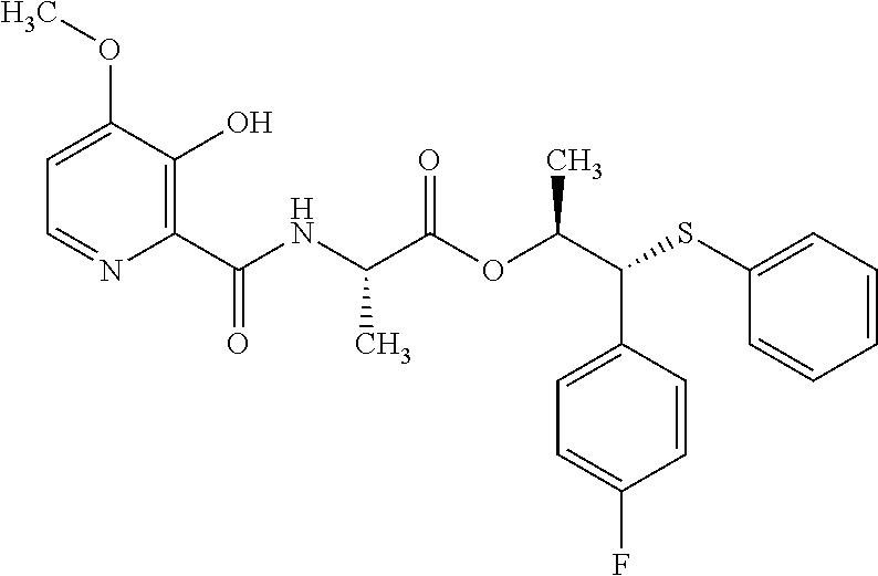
C1(C(=O)NC(C(OC(C(SC2=CC=CC=C2)C2=CC=C(F)C=C2)C)=O)C)=C(O)C(OC)=CC=N1
